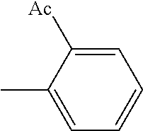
C1=C([Ac])C(C)=CC=C1
